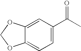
C12=CC(C(C)=O)=CC=C1OCO2
